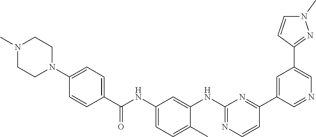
N1(C)CCN(C2=CC=C(C(NC3=CC=C(C)C(NC4=NC=CC(C5=CC(C6=NN(C)C=C6)=CN=C5)=N4)=C3)=O)C=C2)CC1
